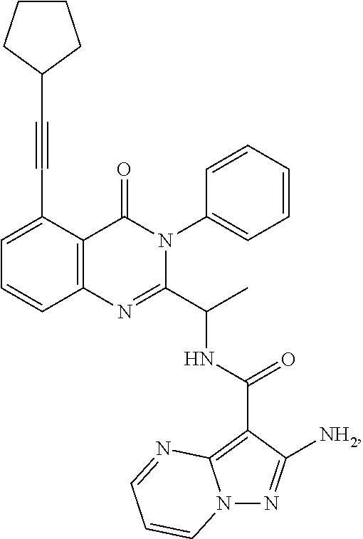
C1=C(C#CC2CCCC2)C2=C(C=C1)N=C(C(C)NC(=O)C1=C3N(N=C1[NH2])C=CC=N3)N(C1=CC=CC=C1)C2=O
